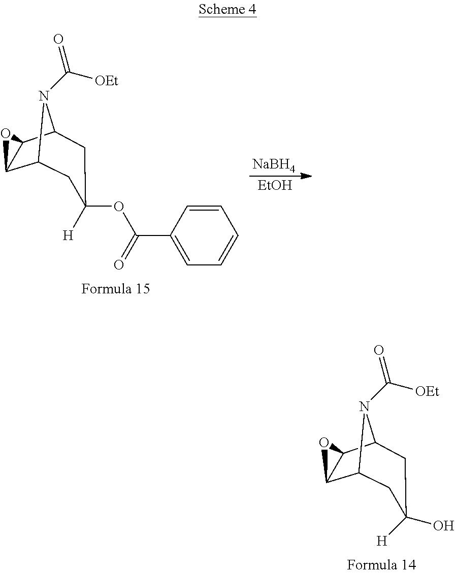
C12C3C(C(N1C([OEt])=O)CC(OC(C1=CC=CC=C1)=O)([H])C2)O3.[NaBH4].[EtOH].C12C3C(C(N1C([OEt])=O)CC(O)([H])C2)O3
